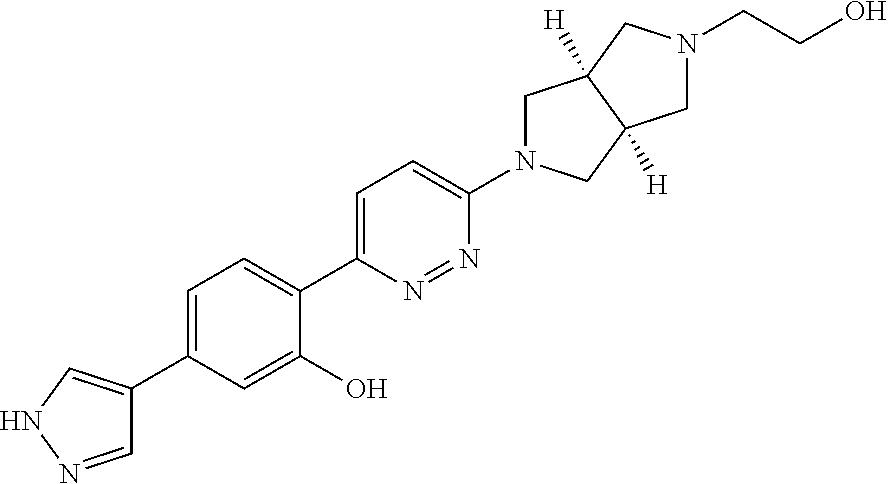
C1=C(C2=CNN=C2)C=C(O)C(C2=CC=C(N3CC4([H])C([H])(C3)CN(CCO)C4)N=N2)=C1
